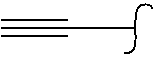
C(C)#C
